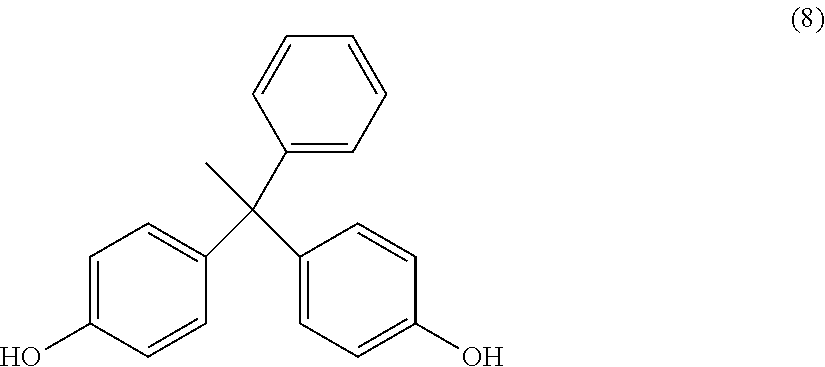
C1=C(O)C=CC(C(C)(C2=CC=CC=C2)C2=CC=C(O)C=C2)=C1
